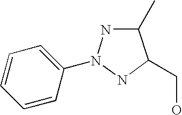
C1(C)NN(C2=CC=CC=C2)NC1CO
